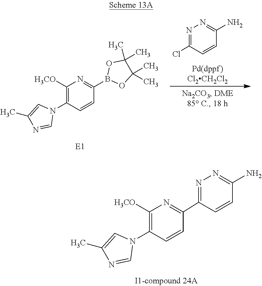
C1([H3CO])=C(N2C=C(C)N=C2)C=CC(B2OC(C)(C)C(C)(C)O2)=N1.N1=C(Cl)C=CC(N)=N1.C1([H3CO])=C(N2C=C(C)N=C2)C=CC(C2=NN=C(N)C=C2)=N1
